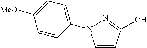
C1=CC(O)=NN1C1=CC=C([MeO])C=C1
